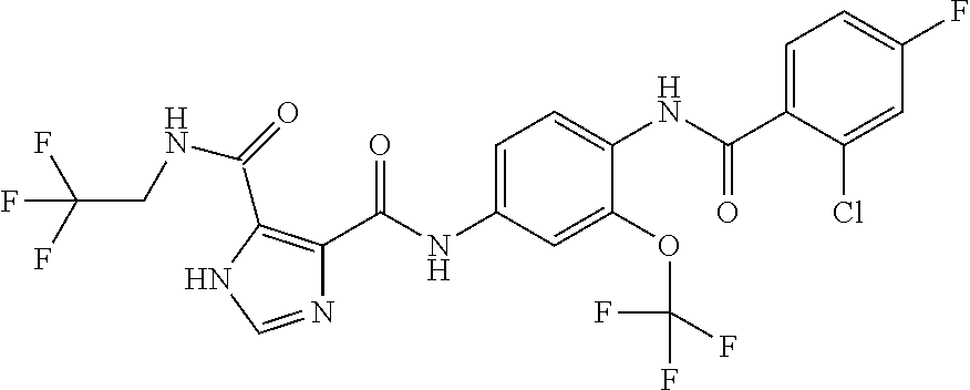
N1=CNC(C(=O)NCC(F)(F)F)=C1C(NC1=CC=C(NC(=O)C2=CC=C(F)C=C2Cl)C(OC(F)(F)F)=C1)=O
